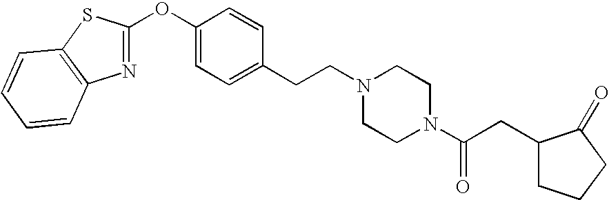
O(C1=CC=C(CCN2CCN(C(=O)CC3CCCC3=O)CC2)C=C1)C1=NC2=C(S1)C=CC=C2
